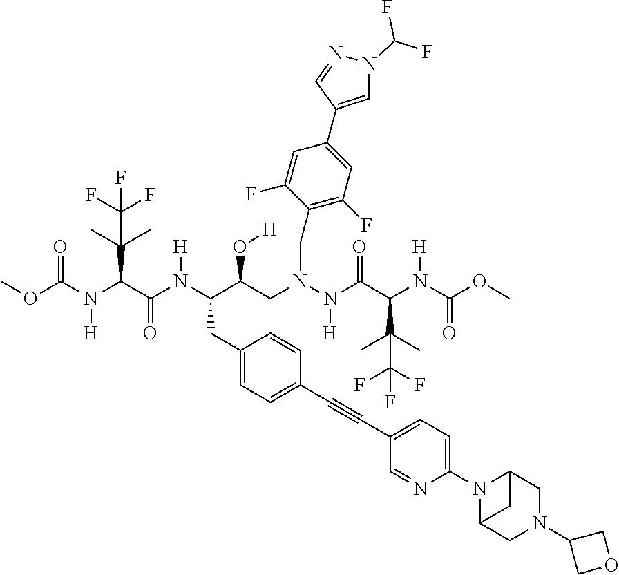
COC(N(C(C(N(C(C(CN(N(C(C(N(C(OC)=O)[H])C(C)(C)C(F)(F)F)=O)[H])CC1=C(F)C=C(C2=CN(C(F)F)N=C2)C=C1F)O[H])CC1=CC=C(C#CC2=CC=C(N3C4CN(C5COC5)CC3C4)N=C2)C=C1)[H])=O)C(C)(C)C(F)(F)F)[H])=O
